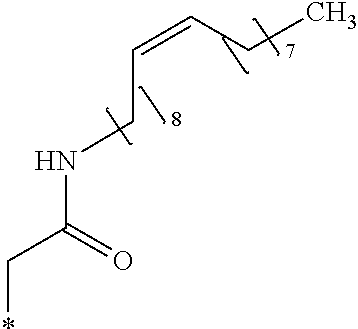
C(CNC(C*)=O)=CCC
